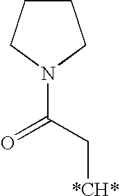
C1CCN(C(=O)C[*CH*])C1
